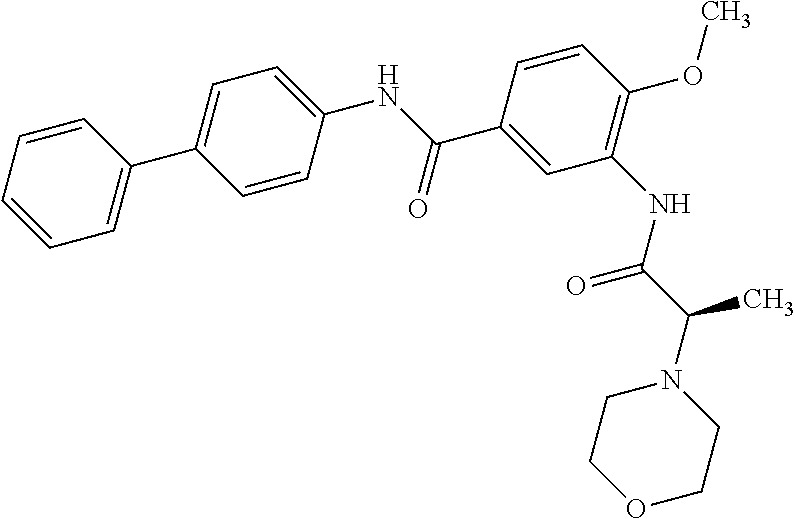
C1=CC=CC=C1C1=CC=C(NC(C2=CC(NC(C(N3CCOCC3)C)=O)=C(OC)C=C2)=O)C=C1
